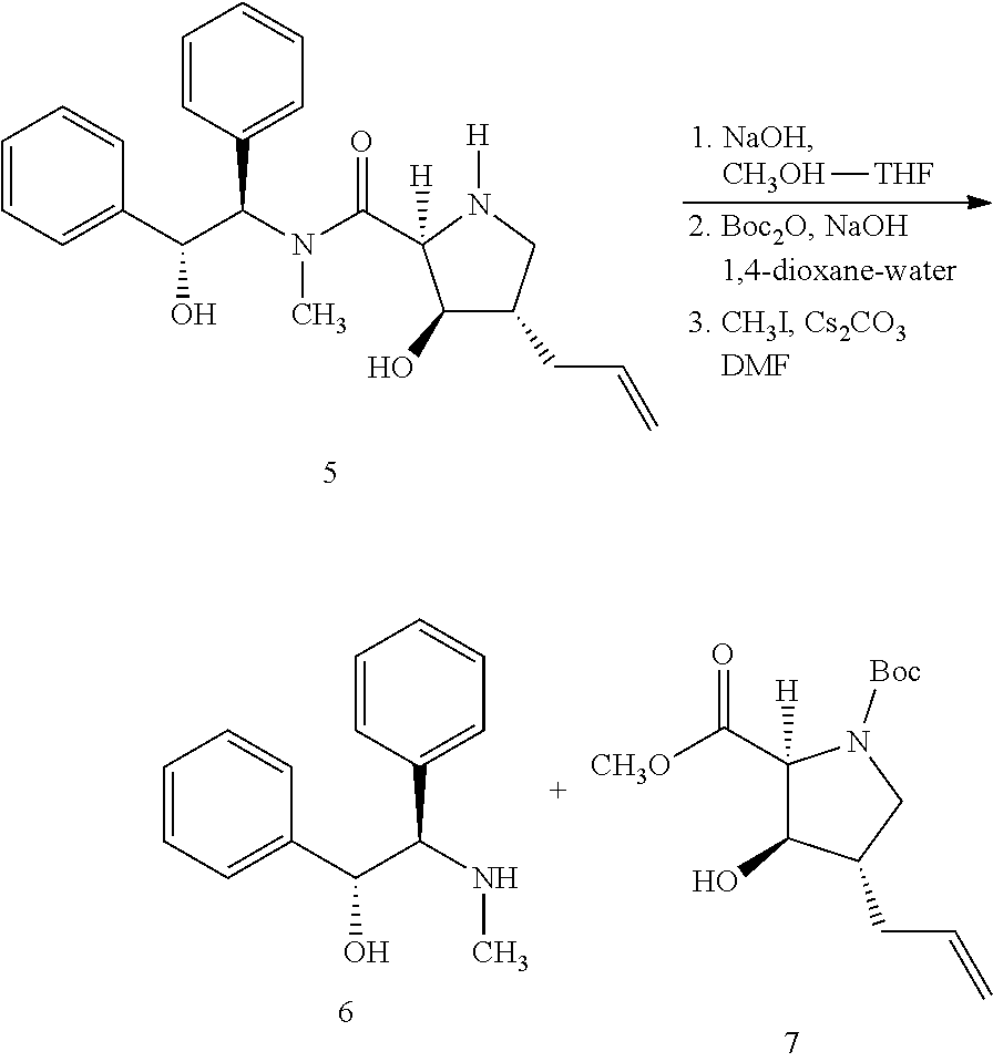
C1=CC(C(N(C)C(=O)C2([H])C(O)C(CC=C)CN2[H])C(C2=CC=CC=C2)O)=CC=C1.[CH3OH][THF].C1=CC(C(NC)C(C2=CC=CC=C2)O)=CC=C1.C1(C([CH3O])=O)([H])C(O)C(CC=C)CN1[Boc]
